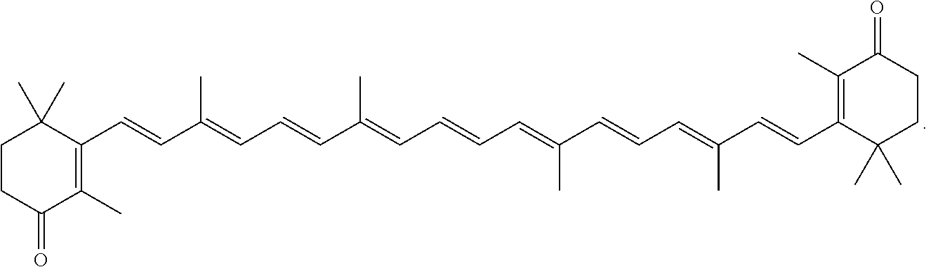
C1CC(=O)C(C)=C(C=CC(=CC=CC(=CC=CC=C(C=CC=C(C=CC2=C(C)C(=O)CCC2(C)C)C)C)C)C)C1(C)C
